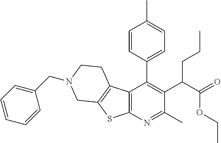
C12=C(N=C(C)C(C(C(=O)OCC)CCC)=C1C1=CC=C(C)C=C1)SC1=C2CCN(CC2=CC=CC=C2)C1
